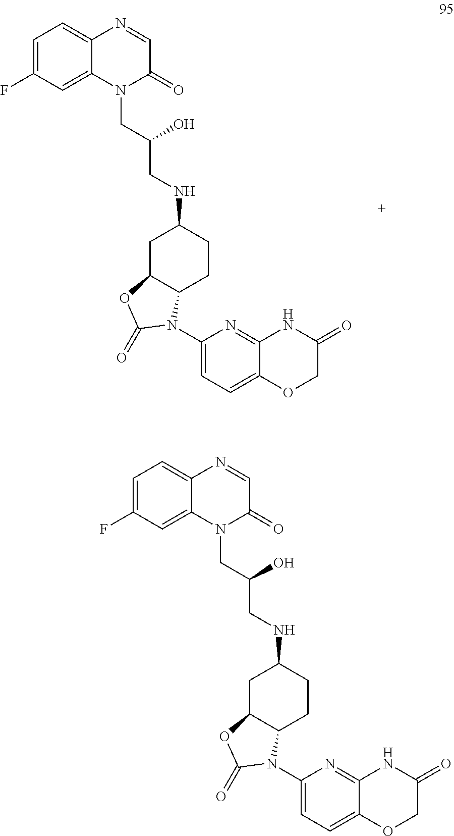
C(N1C2=CC(F)=CC=C2N=CC1=O)C(CNC1CC2C(CC1)N(C1=CC=C3C(=N1)NC(=O)CO3)C(=O)O2)O.C(N1C2=CC(F)=CC=C2N=CC1=O)C(CNC1CC2C(CC1)N(C1=CC=C3C(=N1)NC(=O)CO3)C(=O)O2)O
